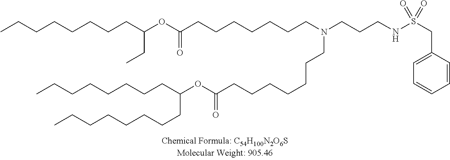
C(CCCCC(CCCCCCCC)OC(=O)CCCCCCCN(CCCCCCCC(OC(CC)CCCCCCCC)=O)CCCNS(=O)(=O)CC1=CC=CC=C1)CCC
